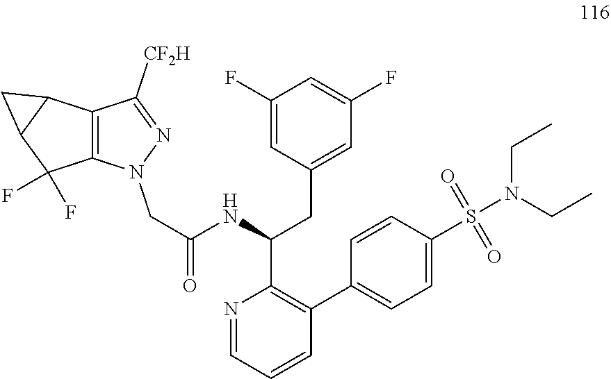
N1=CC=CC(C2=CC=C(S(N(CC)CC)(=O)=O)C=C2)=C1C(NC(=O)CN1C2=C(C([CF2H])=N1)C1C(C2(F)F)C1)CC1=CC(F)=CC(F)=C1
